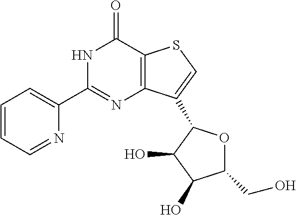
C1=CC=NC(C2=NC3=C(C(=O)N2)SC=C3C2OC(CO)C(O)C2O)=C1
